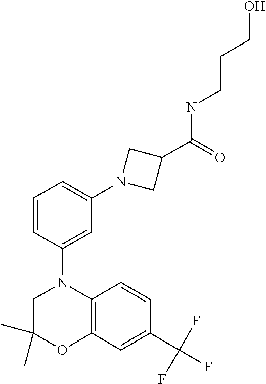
C1(C)(C)CN(C2=CC(N3CC(C(=O)NCCCO)C3)=CC=C2)C2=C(O1)C=C(C(F)(F)F)C=C2
